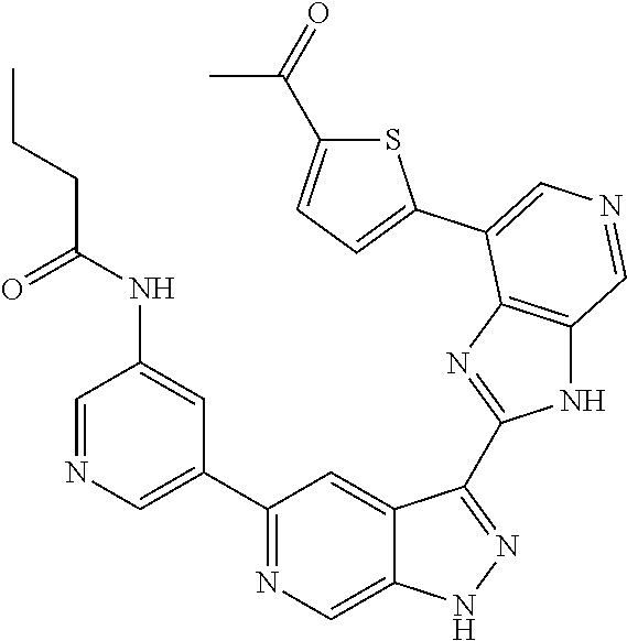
C1(C2=CN=CC(NC(CCC)=O)=C2)=NC=C2C(=C1)C(C1=NC3=C(N1)C=NC=C3C1=CC=C(C(C)=O)S1)=NN2
